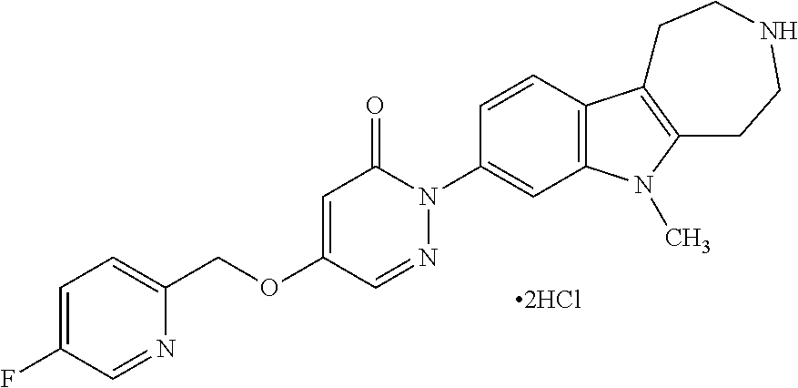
C1=C(F)C=NC(COC2=CC(=O)N(C3=CC4=C(C=C3)C3=C(N4C)CCNCC3)N=C2)=C1
